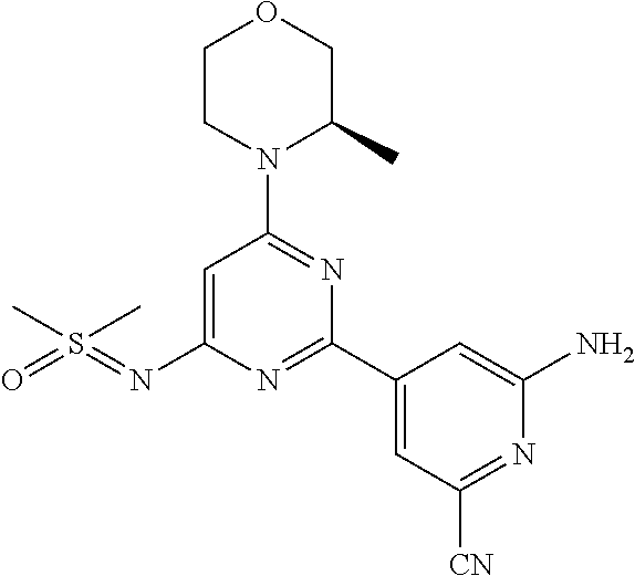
CS(C)(=NC1=CC(N2C(C)COCC2)=NC(C2=CC([CN])=NC(N)=C2)=N1)=O
